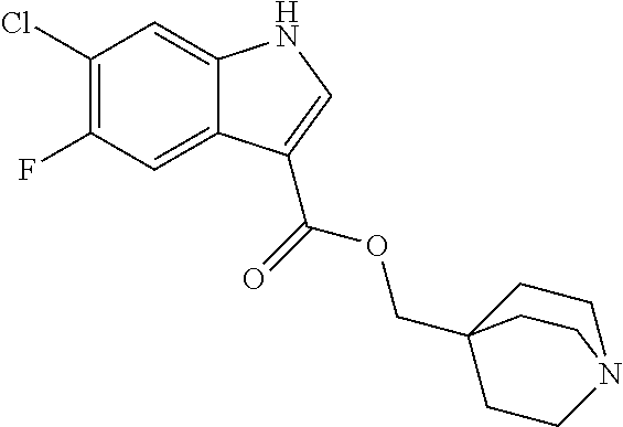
C1(Cl)=C(F)C=C2C(=C1)NC=C2C(=O)OCC12CCN(CC1)CC2
